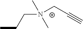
CCCN(CC#C)(C)C
